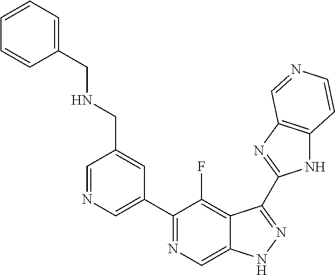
C1=NC=C(C2=NC=C3C(=C2F)C(C2=NC4=C(N2)C=CN=C4)=NN3)C=C1CNCC1=CC=CC=C1
